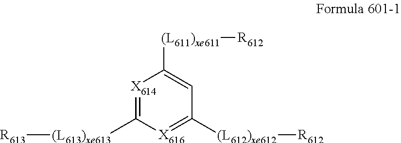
[X614]1=C([(L613)xe613][R613])[X616]=C([(L612)xe612][R612])C=C1[(L611)xe611][R612]
